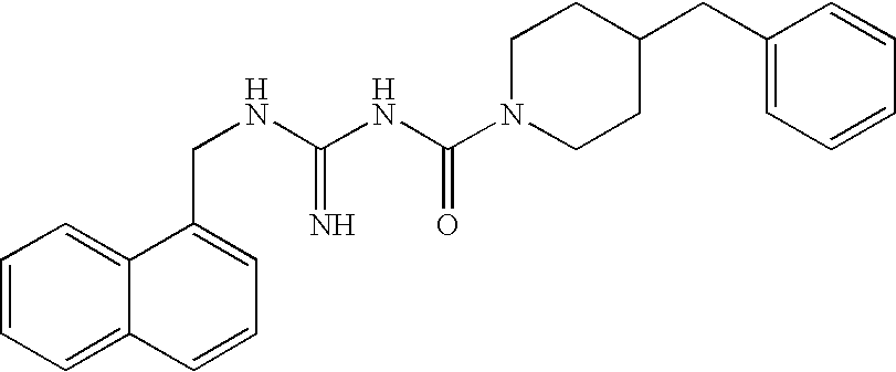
C1=CC=C2C(=C1)C(CNC(NC(N1CCC(CC3=CC=CC=C3)CC1)=O)=N)=CC=C2
